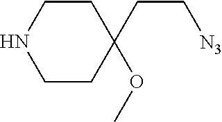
C1CC(OC)(CC[N3])CCN1
